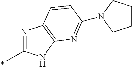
N1=C(C)NC2=C1C=CC(N1CCCC1)=N2
